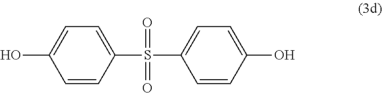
C1=CC(O)=CC=C1S(C1=CC=C(O)C=C1)(=O)=O
